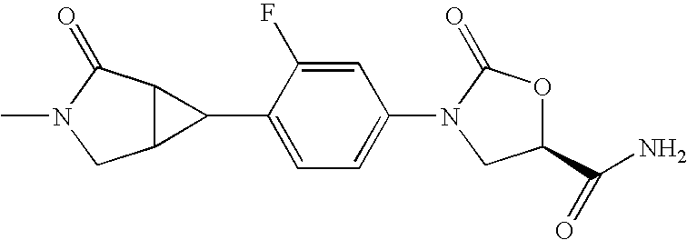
C12C(C(=O)N(C)C1)C2C1=CC=C(N2C(=O)OC(C(N)=O)C2)C=C1F
